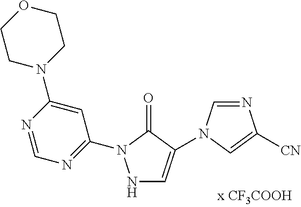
N1C=C(N2C=NC([CN])=C2)C(=O)N1C1=NC=NC(N2CCOCC2)=C1
